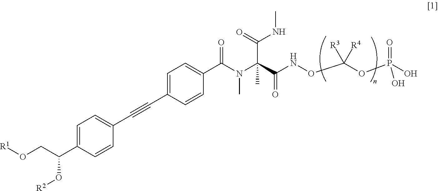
C1=C(C(CO[R1])O[R2])C=CC(C#CC2=CC=C(C(N(C(C(NOC(OP(O)(=O)O)([R3])[R4])=O)(C(NC)=O)C)C)=O)C=C2)=C1
